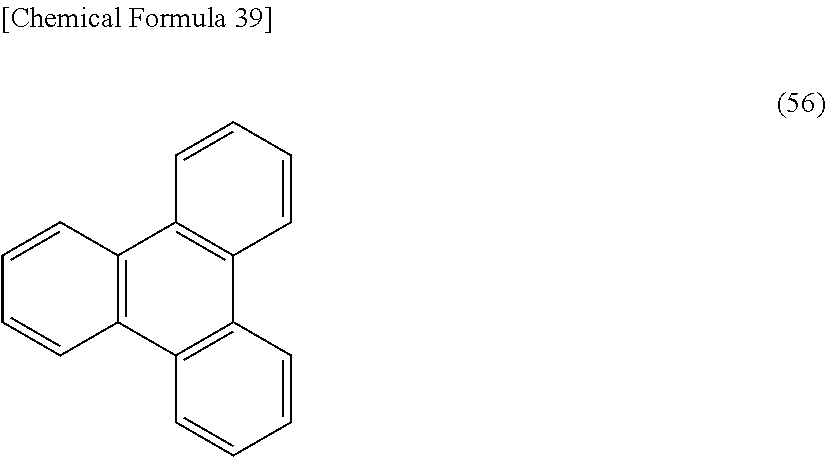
C1=CC2=C(C=C1)C1=C(C3=C2C=CC=C3)C=CC=C1
